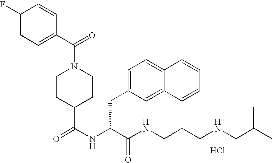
N(C(C(NCCCNCC(C)C)=O)CC1=CC=C2C(=C1)C=CC=C2)C(=O)C1CCN(C(C2=CC=C(F)C=C2)=O)CC1.Cl
